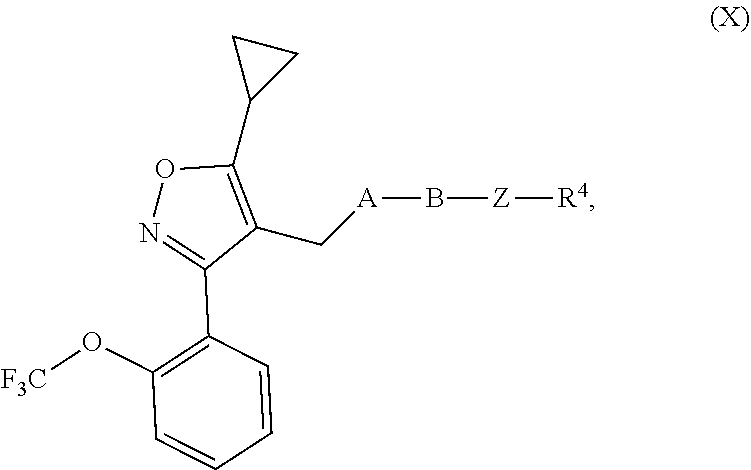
C1(C[A]B[Z][R4])=C(C2CC2)ON=C1C1=C(O[F3C])C=CC=C1
